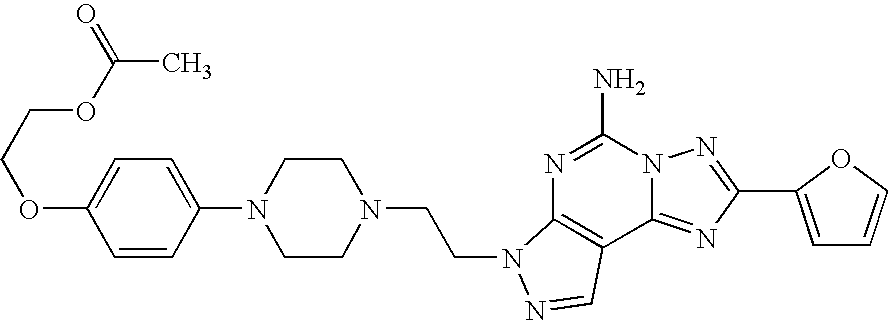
N1=C(N)N2C(=NC(C3=CC=CO3)=N2)C2=C1N(CCN1CCN(C3=CC=C(OCCOC(=O)C)C=C3)CC1)N=C2
